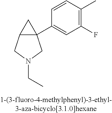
C12C(C3=CC(F)=C(C)C=C3)(C1)CN(CC)C2
